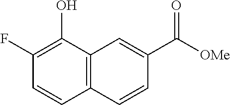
C1(F)=C(O)C2=C(C=C1)C=CC(C([OMe])=O)=C2
